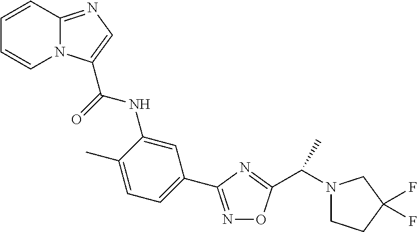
C1=CC2=NC=C(C(=O)NC3=CC(C4=NOC(C(C)N5CCC(F)(F)C5)=N4)=CC=C3C)N2C=C1
